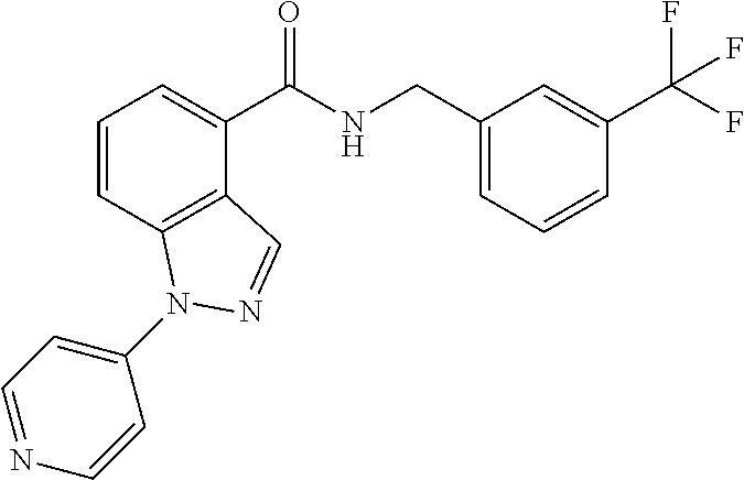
C1=CC2=C(C(C(NCC3=CC=CC(C(F)(F)F)=C3)=O)=C1)C=NN2C1=CC=NC=C1
